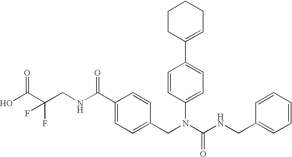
OC(C(CNC(C1=CC=C(CN(C(NCC2=CC=CC=C2)=O)C2=CC=C(C3=CCCCC3)C=C2)C=C1)=O)(F)F)=O
